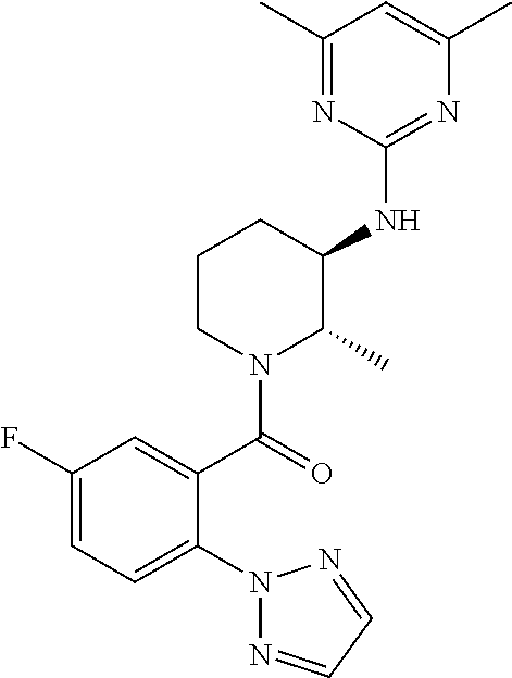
C1(F)=CC=C(N2N=CC=N2)C(C(=O)N2C(C)C(NC3=NC(C)=CC(C)=N3)CCC2)=C1
